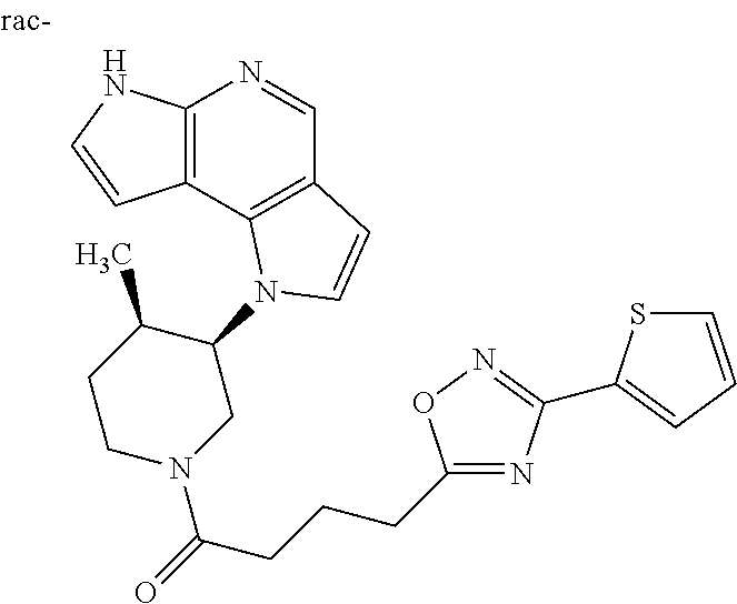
C12=C(C3=C(C=N1)C=CN3C1C(C)CCN(C(=O)CCCC3=NC(C4=CC=CS4)=NO3)C1)C=CN2
